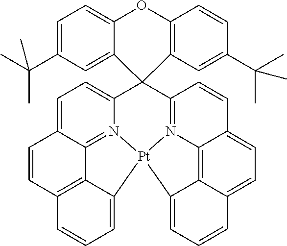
C12(C3=CC=C4C5=N3[Pt]3(N6=C1C=CC1=CC=C7C(=C61)C3=CC=C7)C1=CC=CC(=C51)C=C4)C1=C(OC3=CC=C(C(C)(C)C)C=C23)C=CC(C(C)(C)C)=C1
